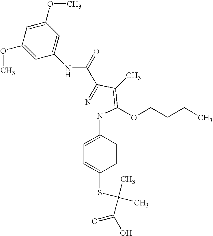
C1=C(OC)C=C(NC(C(=N)C(=C(NC2=CC=C(SC(C)(C(O)=O)C)C=C2)OCCCC)C)=O)C=C1OC
